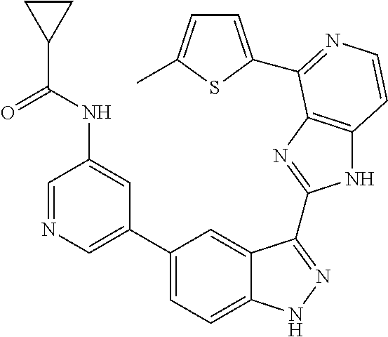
C1(C2=CN=CC(NC(C3CC3)=O)=C2)=CC=C2C(=C1)C(C1=NC3=C(N1)C=CN=C3C1=CC=C(C)S1)=NN2
